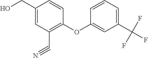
C1(CO)=CC(C#N)=C(OC2=CC(C(F)(F)F)=CC=C2)C=C1
